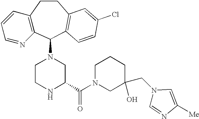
C12=C(C(N3CCNC(C(N4CC(CN5C=NC([Me])=C5)(O)CCC4)=O)C3)C3=C(CC1)C=C(Cl)C=C3)N=CC=C2
